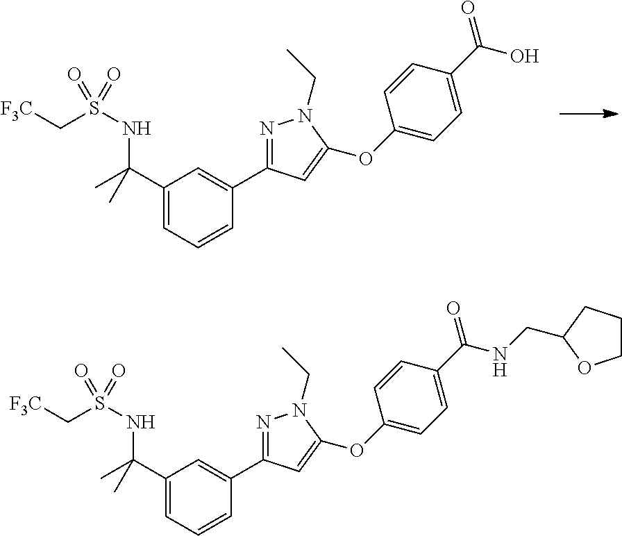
C1(C(C)(C)NS(C[F3C])(=O)=O)=CC=CC(C2=NN(CC)C(OC3=CC=C(C(=O)O)C=C3)=C2)=C1.C1(C(C)(C)NS(C[F3C])(=O)=O)=CC=CC(C2=NN(CC)C(OC3=CC=C(C(NCC4CCCO4)=O)C=C3)=C2)=C1
